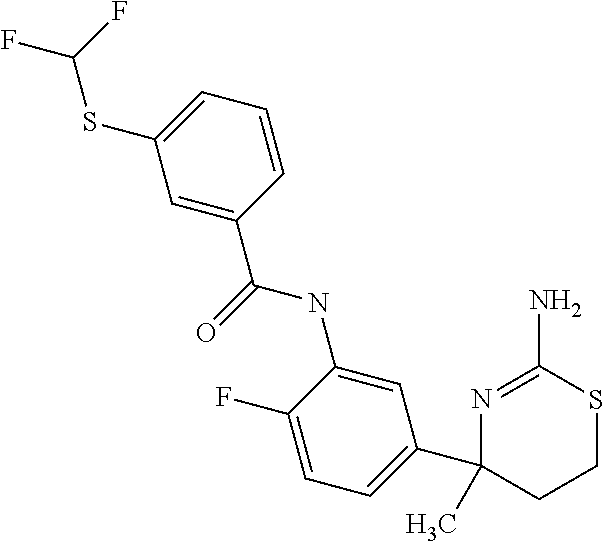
C1=C(C(=O)NC2=CC(C3(C)N=C(N)SCC3)=CC=C2F)C=CC=C1SC(F)F
